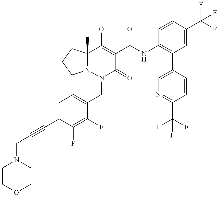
C1(C#CCN2CCOCC2)=CC=C(CN2C(=O)C(C(=O)NC3=C(C4=CN=C(C(F)(F)F)C=C4)C=C(C(F)(F)F)C=C3)=C(O)C3(C)N2CCC3)C(F)=C1F
